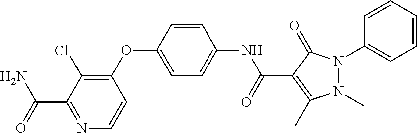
C1(OC2=CC=C(NC(C3=C(C)N(C)N(C4=CC=CC=C4)C3=O)=O)C=C2)=C(Cl)C(C(N)=O)=NC=C1
